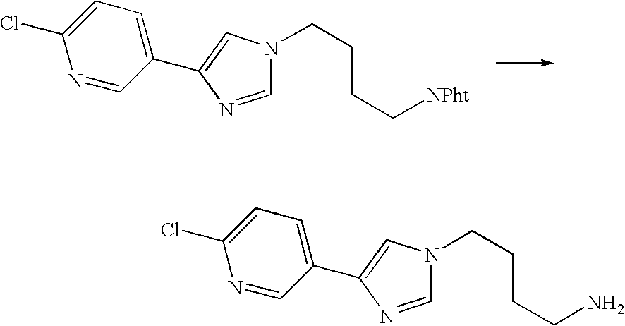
C1=NC(C2=CC=C(Cl)N=C2)=CN1CCCC[NPht].C1=NC(C2=CC=C(Cl)N=C2)=CN1CCCCN
